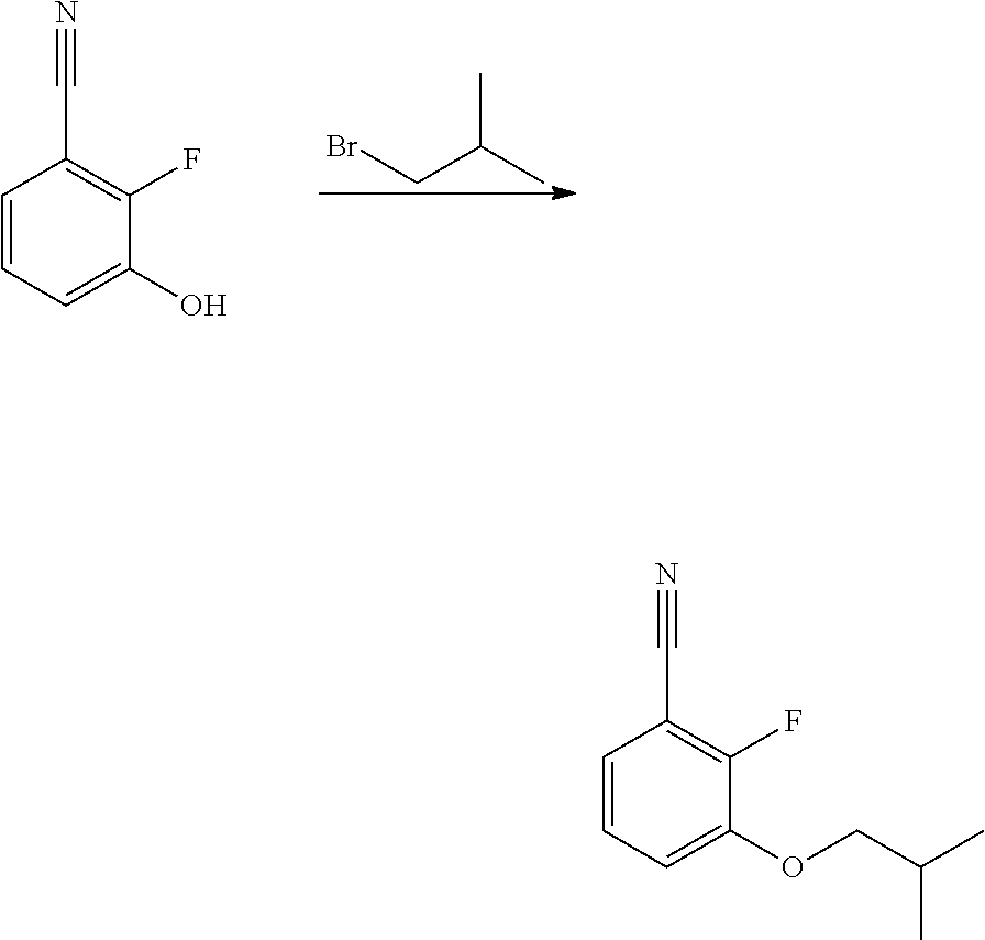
BrCC(C)C.C1=CC=C(O)C(F)=C1C#N.C1=CC=C(OCC(C)C)C(F)=C1C#N
